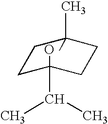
C1C(C(C)C)(O)CCC(C)(C)C1
